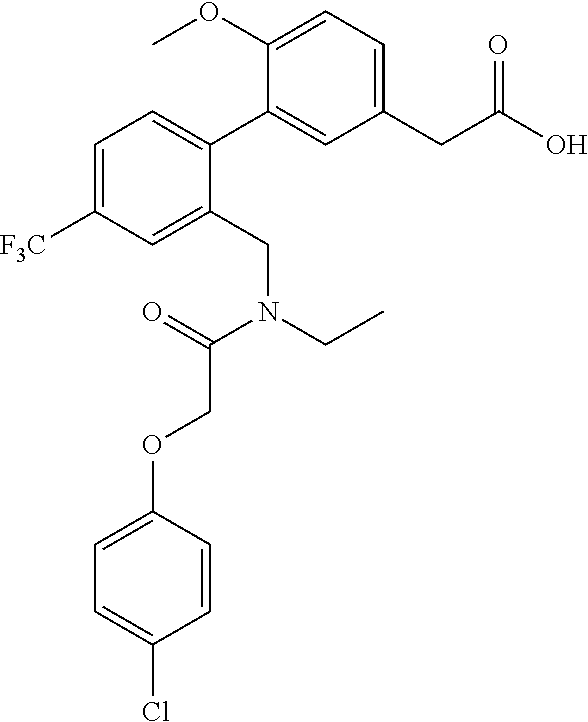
C1(CC(O)=O)=CC=C(OC)C(C2=CC=C([F3C])C=C2CN(CC)C(=O)COC2=CC=C(Cl)C=C2)=C1
